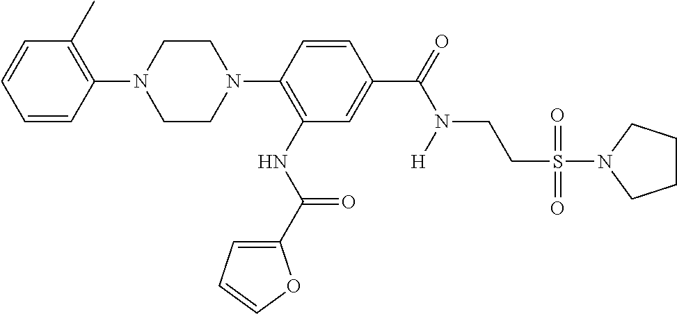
C1=CC(N2CCN(C3=C(NC(C4=CC=CO4)=O)C=C(C(=O)N([H])CCS(=O)(=O)N4CCCC4)C=C3)CC2)=C(C)C=C1
